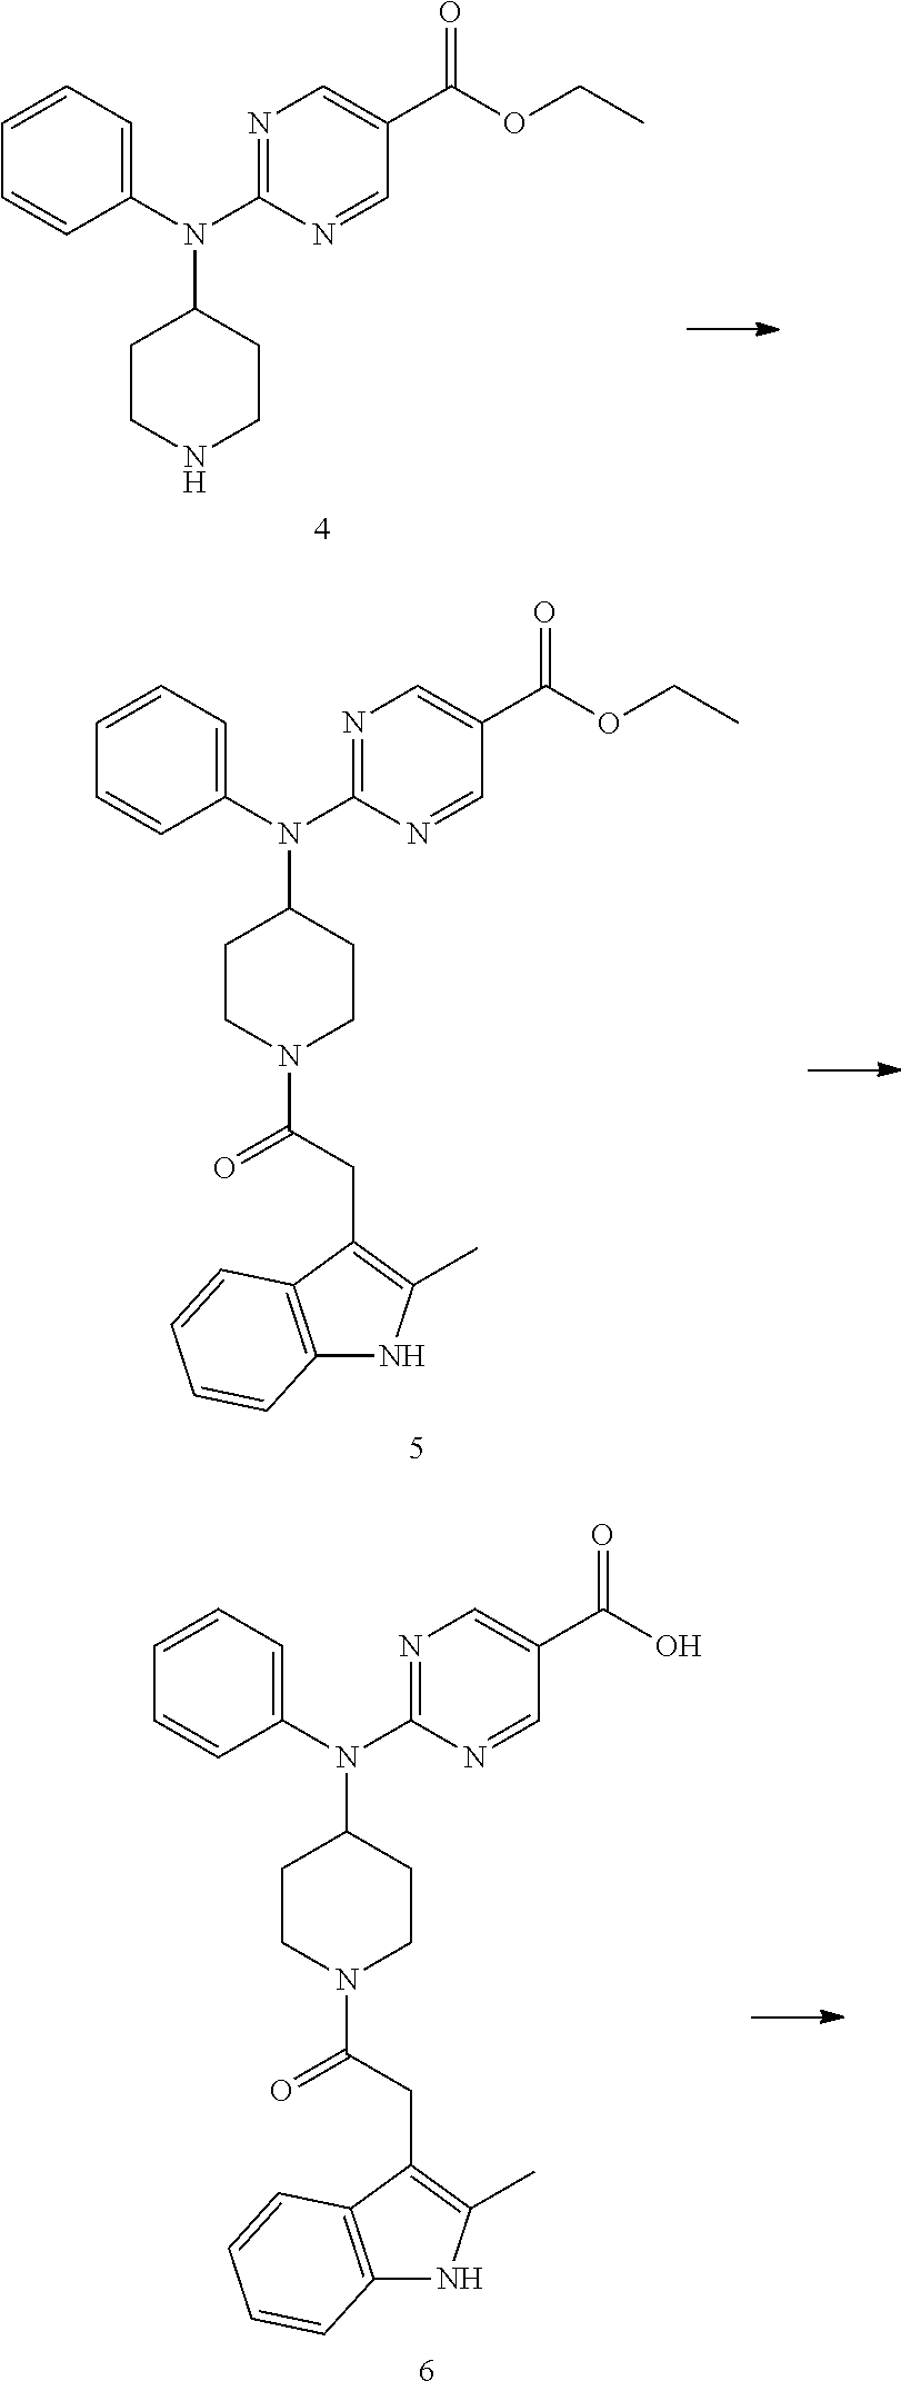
N1=C(N(C2CCNCC2)C2=CC=CC=C2)N=CC(C(OCC)=O)=C1.N1=C(N(C2CCN(C(CC3=C(C)NC4=C3C=CC=C4)=O)CC2)C2=CC=CC=C2)N=CC(C(OCC)=O)=C1.N1=C(N(C2CCN(C(CC3=C(C)NC4=C3C=CC=C4)=O)CC2)C2=CC=CC=C2)N=CC(C(O)=O)=C1
